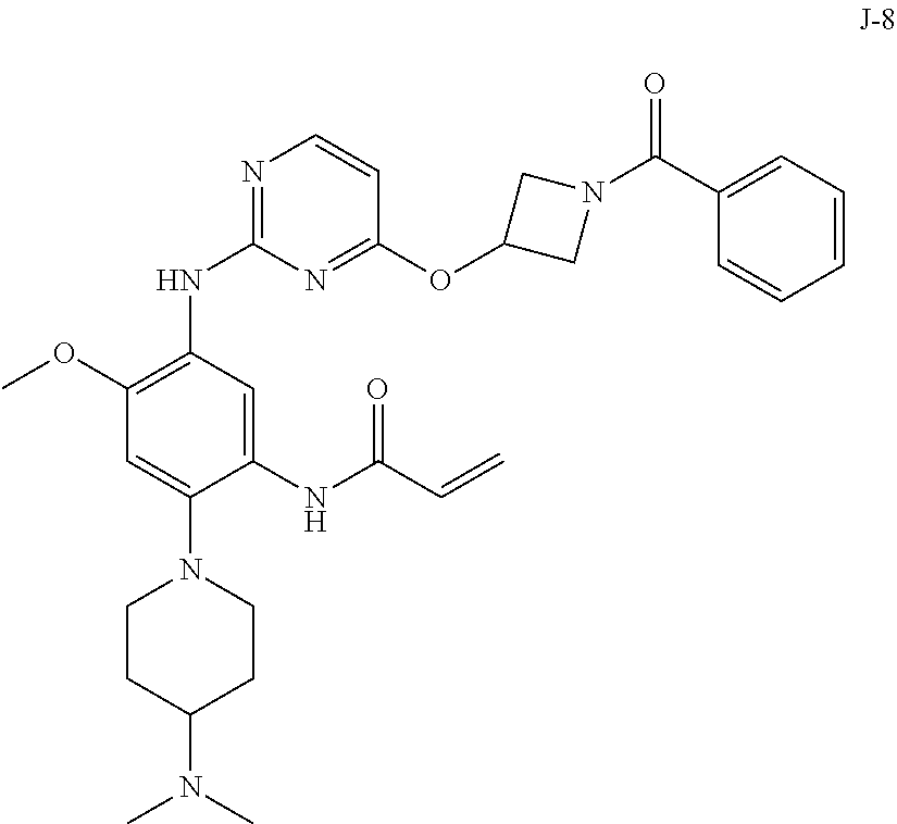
C1(OC)=C(NC2=NC=CC(OC3CN(C(=O)C4=CC=CC=C4)C3)=N2)C=C(NC(C=C)=O)C(N2CCC(N(C)C)CC2)=C1
